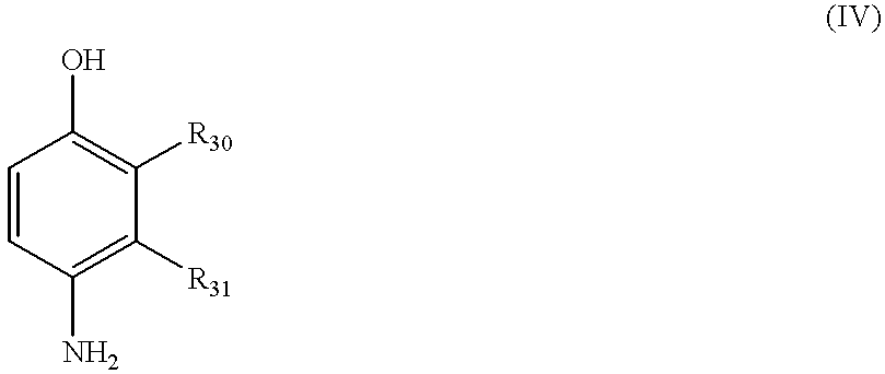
C1=CC(N)=C([R31])C([R30])=C1O
